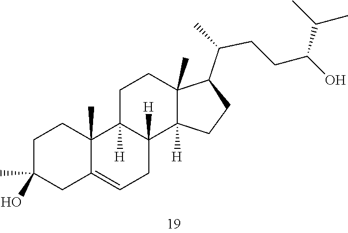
C(CCC(O)C(C)C)(C1CCC2([H])C3([H])CC=C4CC(C)(O)CCC4(C)C3([H])CCC12C)C
